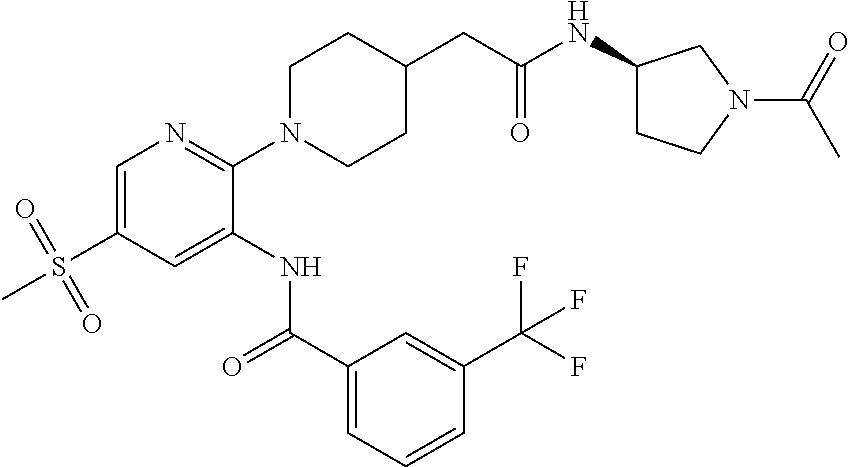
C1=C(S(=O)(=O)C)C=C(NC(C2=CC=CC(C(F)(F)F)=C2)=O)C(N2CCC(CC(NC3CCN(C(=O)C)C3)=O)CC2)=N1
